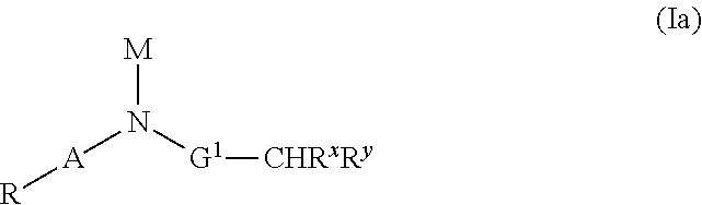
[M]N([G1][CHRxRy])[A][R]
